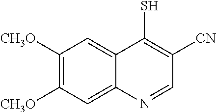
C1([CH3O])=C([CH3O])C=C2C(=C1)C(S)=C([CN])C=N2
